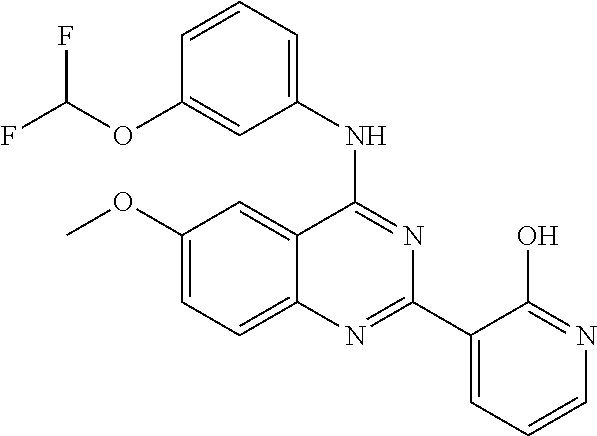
C1(OC)=CC=C2C(=C1)C(NC1=CC=CC(OC(F)F)=C1)=NC(C1=CC=CN=C1O)=N2
